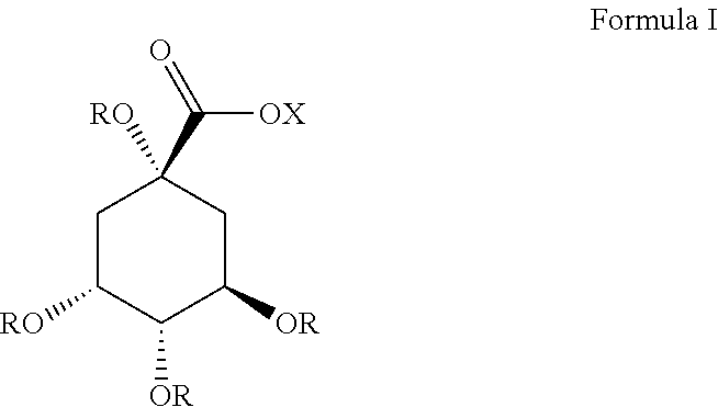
C1C([RO])C([OR])C([OR])CC1([RO])C(=O)[OX]
